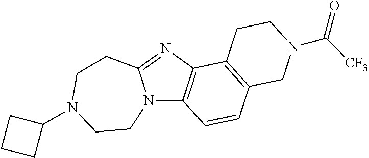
N12C3=C(N=C1CCN(C1CCC1)CC2)C1=C(C=C3)CN(C([CF3])=O)CC1
